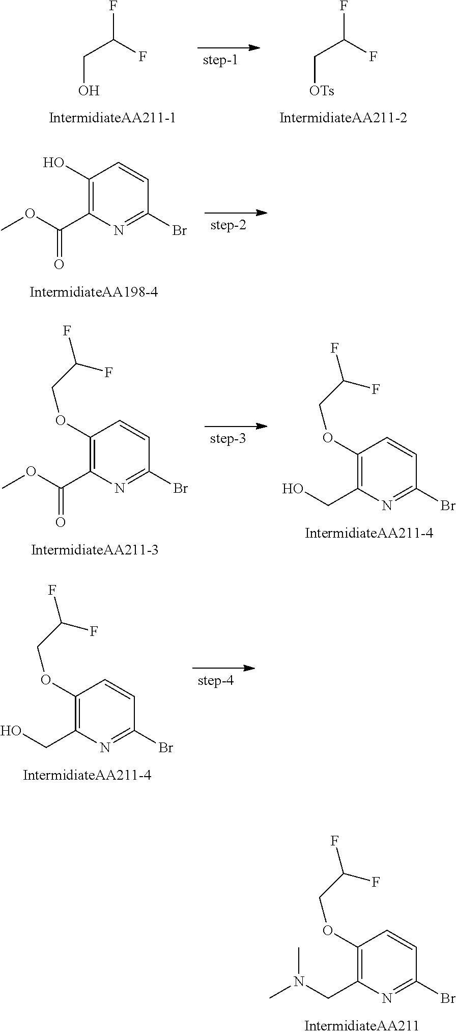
C(O)C(F)F.C([OTs])C(F)F.C1(O)=C(C(OC)=O)N=C(Br)C=C1.C1(OCC(F)F)=C(CO)N=C(Br)C=C1.C1(OCC(F)F)=C(C(OC)=O)N=C(Br)C=C1.C1(OCC(F)F)=C(CO)N=C(Br)C=C1.C1(OCC(F)F)=C(CN(C)C)N=C(Br)C=C1
